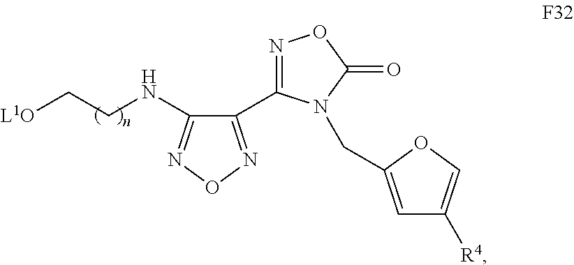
C1(C2=NOC(=O)N2CC2=CC([R4])=CO2)=NON=C1NCC[L1O]
